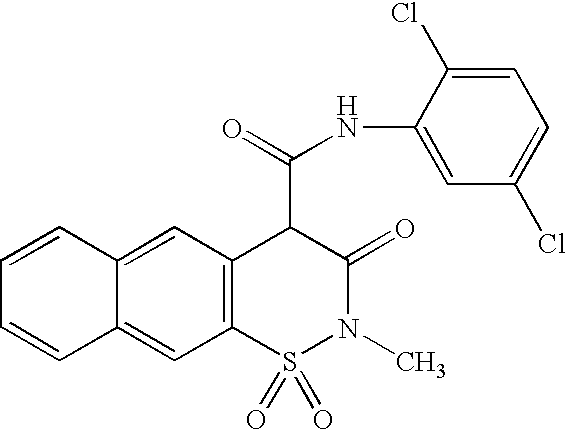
N(C(C1C(=O)N(C)S(=O)(=O)C2=C1C=C1C(=C2)C=CC=C1)=O)C1=CC(Cl)=CC=C1Cl
